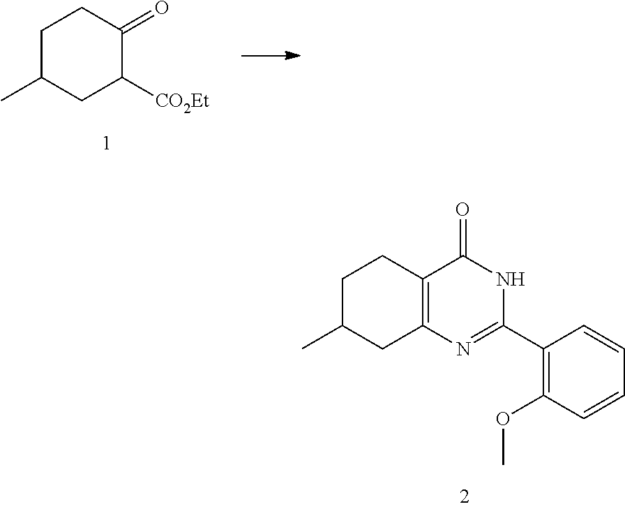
C1C(C)CC2=C(C1)C(=O)NC(C1=C(OC)C=CC=C1)=N2.C1C(C)CC([CO2Et])C(=O)C1
